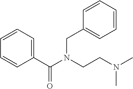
C1(C(N(CCN(C)C)CC2=CC=CC=C2)=O)=CC=CC=C1
